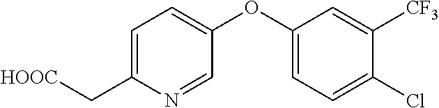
C1(OC2=CC=C(Cl)C([CF3])=C2)=CC=C(C[HOOC])N=C1
